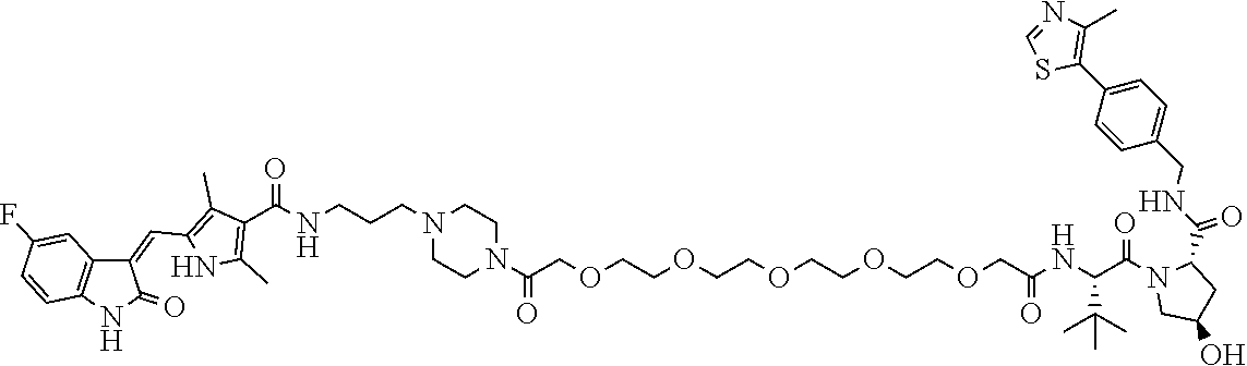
C1=NC(C)=C(C2=CC=C(CNC(=O)C3N(C(C(NC(COCCOCCOCCOCCOCC(N4CCN(CCCNC(C5=C(C)NC(C=C6C7=C(C=CC(F)=C7)NC6=O)=C5C)=O)CC4)=O)=O)C(C)(C)C)=O)CC(O)C3)C=C2)S1
